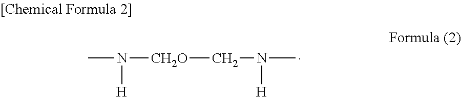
CN([CH2O]CN(C)[H])[H]
